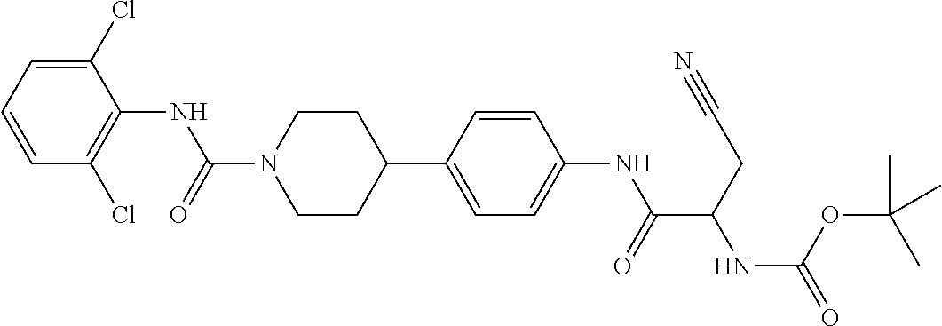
C1(Cl)=CC=CC(Cl)=C1NC(N1CCC(C2=CC=C(NC(C(NC(=O)OC(C)(C)C)CC#N)=O)C=C2)CC1)=O
